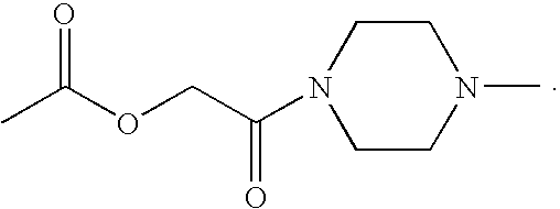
N1(C)CCN(C(COC(C)=O)=O)CC1
